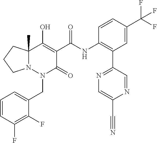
C1=CC(F)=C(F)C(CN2C(=O)C(C(=O)NC3=C(C4=NC=C(C#N)N=C4)C=C(C(F)(F)F)C=C3)=C(O)C3(C)N2CCC3)=C1
